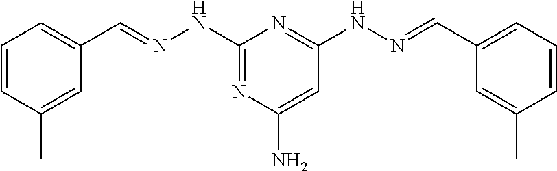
C1=CC(C)=CC(C=NNC2=NC(N)=CC(NN=CC3=CC=CC(C)=C3)=N2)=C1
